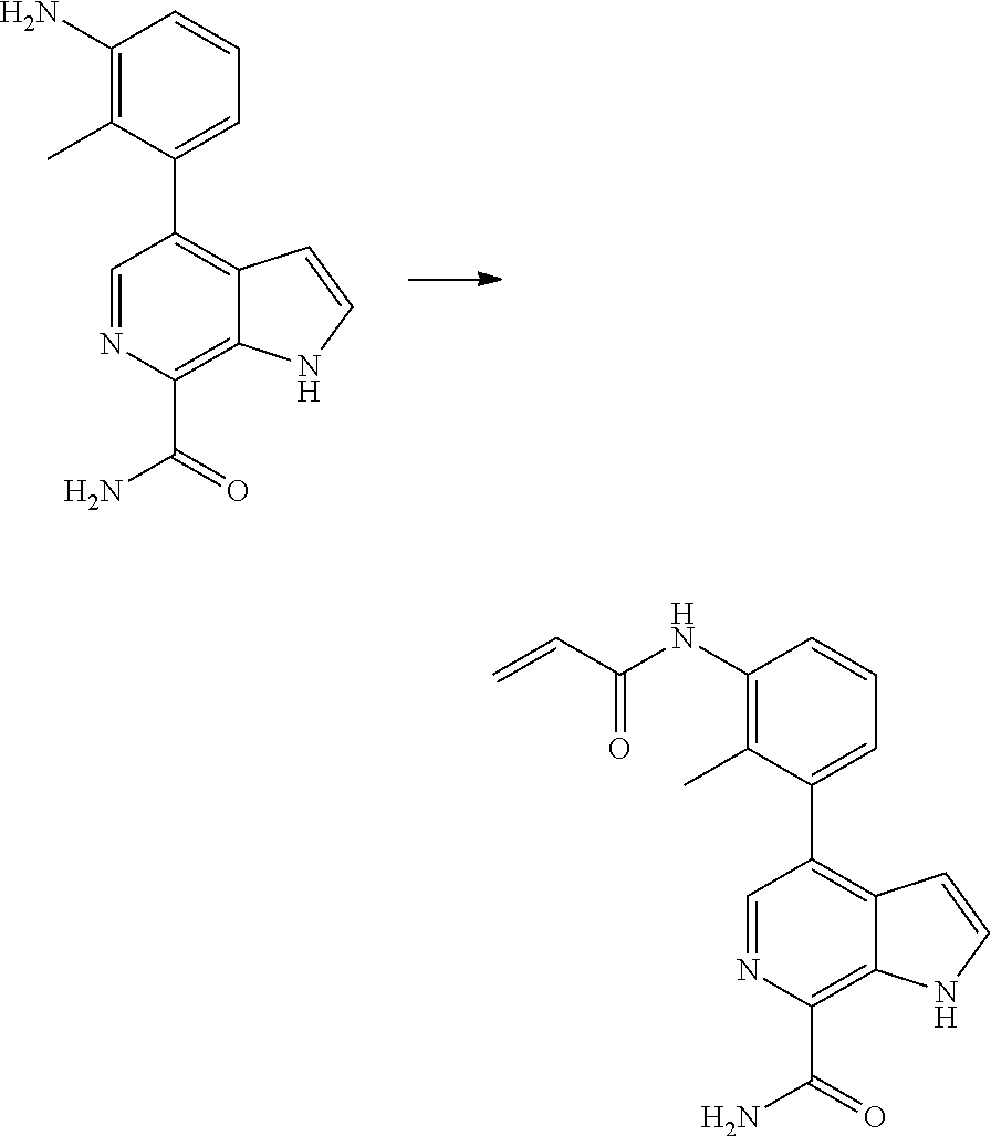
C12=C(C3=CC=CC(N)=C3C)C=NC(C(N)=O)=C1NC=C2.C12=C(C3=CC=CC(NC(C=C)=O)=C3C)C=NC(C(N)=O)=C1NC=C2
